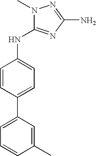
C1=CC(C2=CC=CC(C)=C2)=CC=C1NC1=NC(N)=NN1C
